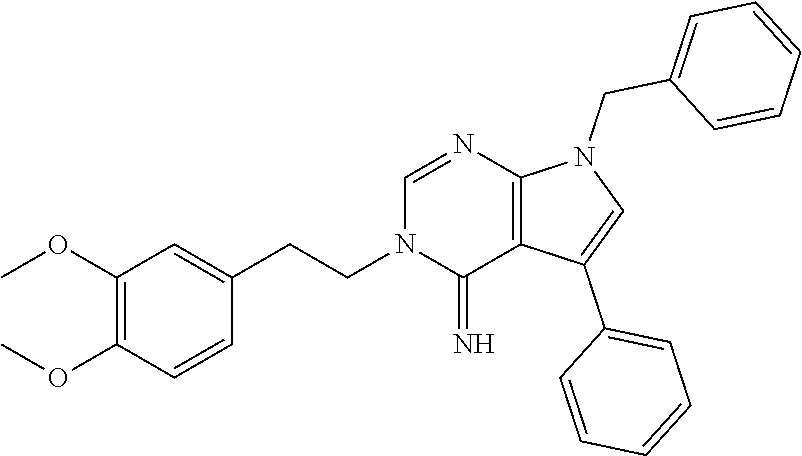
C(N1C(=N)C2=C(N=C1)N(CC1=CC=CC=C1)C=C2C1=CC=CC=C1)CC1=CC(OC)=C(OC)C=C1
